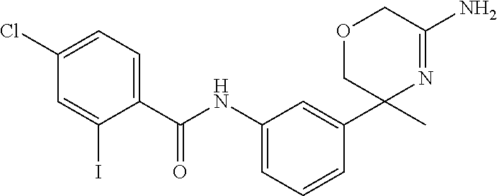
C1(C(NC2=CC=CC(C3(C)N=C(N)COC3)=C2)=O)=CC=C(Cl)C=C1I
